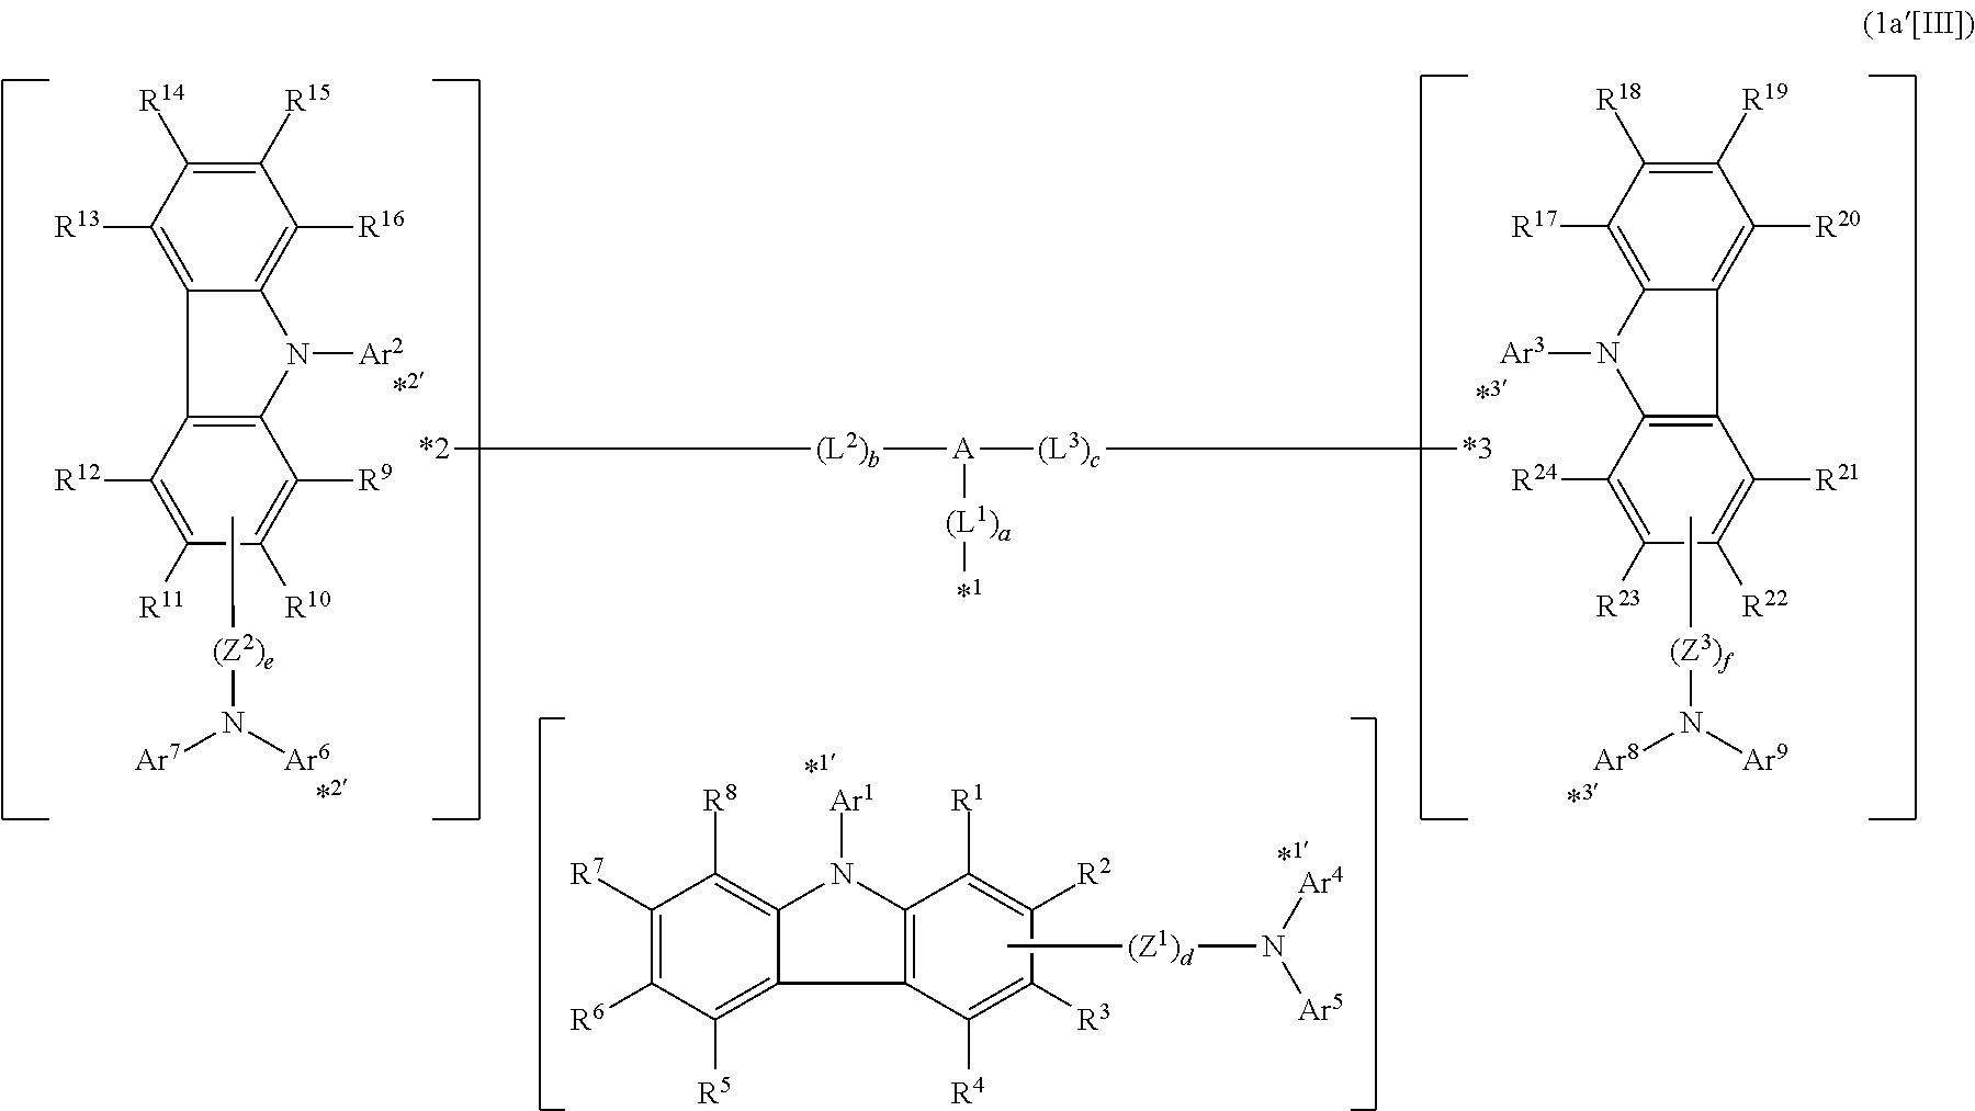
C[(Z2)e]N([Ar7])[Ar6].C1([R15])=C([R14])C([R13])=C2C(=C1[R16])N([Ar2])C1=C2C([R12])=C([R11])C([R10])=C1[R9].C[(Z3)f]N([Ar8])[Ar9].C1([R20])=C2C(=C([R17])C([R18])=C1[R19])N([Ar3])C1=C2C([R21])=C([R22])C([R23])=C1[R24].C1([R7])=C([R6])C([R5])=C2C(=C1[R8])N([Ar1])C1=C2C([R4])=C([R3])C([R2])=C1[R1].[(Z1)d](N([Ar5])[Ar4])C.[*2][(L2)b][A]([(L3)c][*3])[(L1)a][*1]
